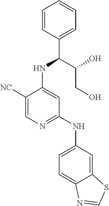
C1([NC])=CN=C(NC2=CC=C3C(=C2)SC=N3)C=C1NC(C1=CC=CC=C1)C(CO)O
